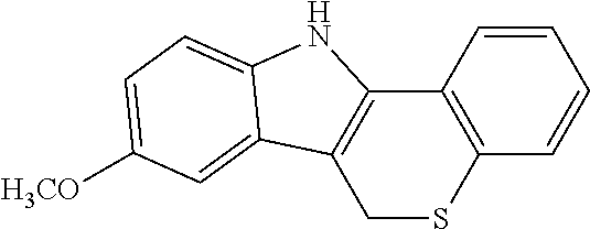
C1=CC2=C(C=C1)SCC1=C2NC2=CC=C([H3CO])C=C12
